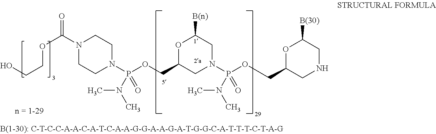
N1(C(OCCO)=O)CCN(P(OCC2CN(P(OCC3CNCC([B(30)])O3)(=O)N(C)C)CC([B(n)])O2)(N(C)C)=O)CC1
